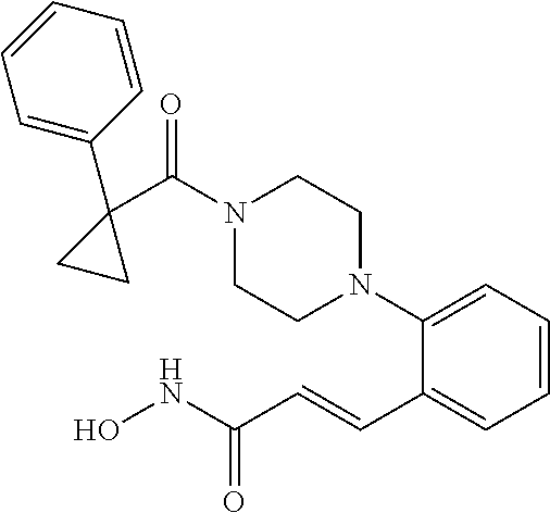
C1=CC=C(N2CCN(C(C3(C4=CC=CC=C4)CC3)=O)CC2)C(C=CC(NO)=O)=C1
